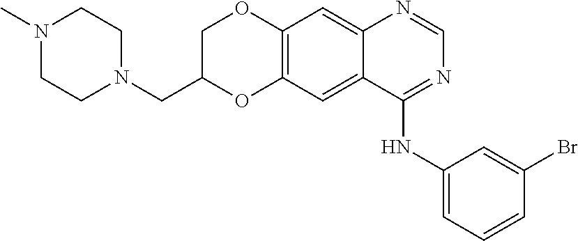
C12=C(C=C3C(=C1)N=CN=C3NC1=CC=CC(Br)=C1)OC(CN1CCN(C)CC1)CO2
